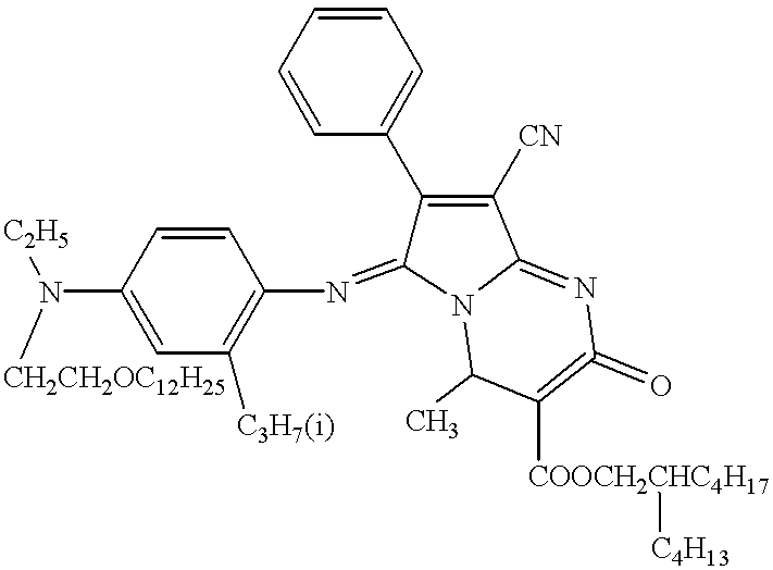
C1=CC(N([C2H5])[CH2CH2OC12H25])=CC([C3H7(i)])=C1N=C1C(C2=CC=CC=C2)=C([CN])C2=NC(=O)=C([COOCH2CHC4H17][C4H13])C(C)N12
